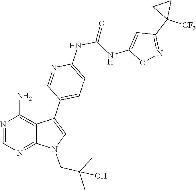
N1=CN=C2C(=C1N)C(C1=CC=C(NC(=O)NC3=CC(C4([CF3])CC4)=NO3)N=C1)=CN2CC(C)(C)O
